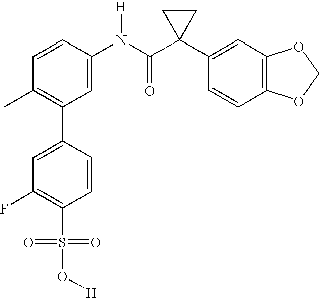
C1(C2=C(C)C=CC(N(C(C3(C4=CC5=C(C=C4)OCO5)CC3)=O)[H])=C2)=CC(F)=C(S(=O)(=O)O[H])C=C1
